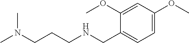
CN(CCCNCC1=CC=C(OC)C=C1OC)C
